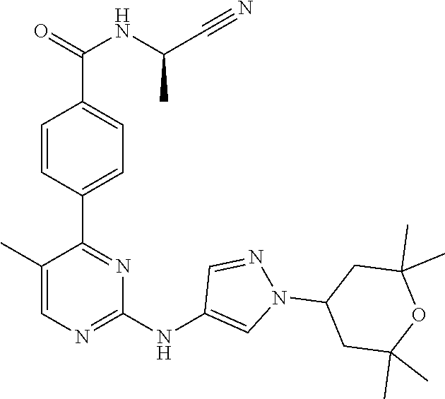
C1(C2=NC(NC3=CN(C4CC(C)(C)OC(C)(C)C4)N=C3)=NC=C2C)=CC=C(C(=O)NC(C#N)C)C=C1
